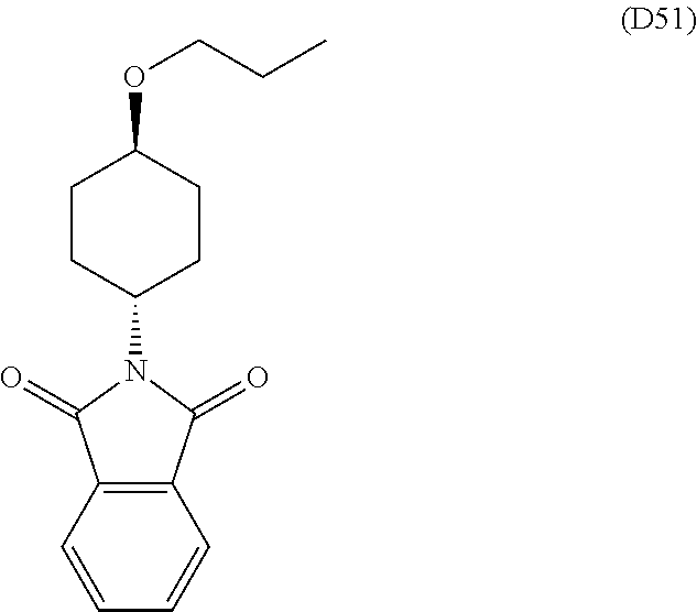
N1(C2CCC(OCCC)CC2)C(=O)C2=C(C1=O)C=CC=C2
